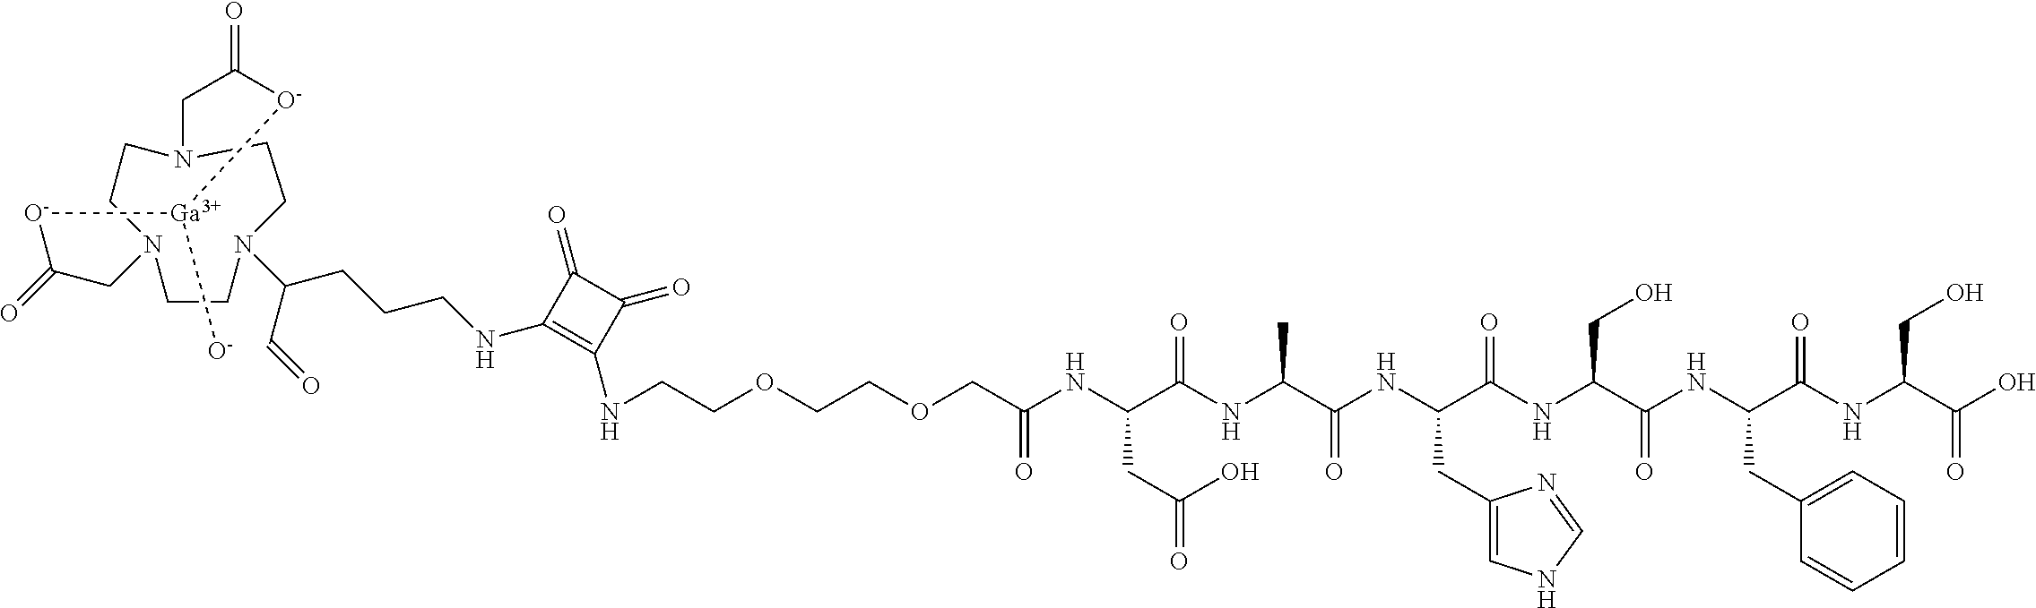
O=C1CN2CCN(CCN(C(C=O)CCCNC3=C(NCCOCCOCC(NC(C(NC(C(NC(C(NC(C(NC(C(NC(C(O)=O)CO)=O)CC4=CC=CC=C4)=O)CO)=O)CC4=CNC=N4)=O)C)=O)CC(=O)O)=O)C(=O)C3=O)CC2)CC(=O)[O-][Ga]([O-])[O-]1
